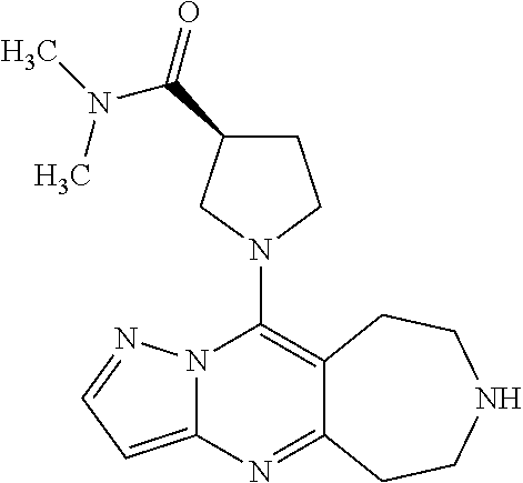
N12C(=CC=N1)N=C1C(=C2N2CCC(C(=O)N(C)C)C2)CCNCC1
